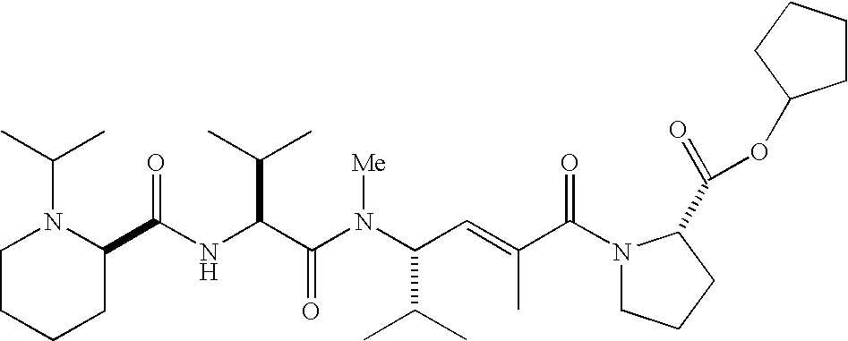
N(C(C(N(C(C(C)C)C=C(C)C(N1CCCC1C(=O)OC1CCCC1)=O)[Me])=O)C(C)C)C(=O)C1N(C(C)C)CCCC1
